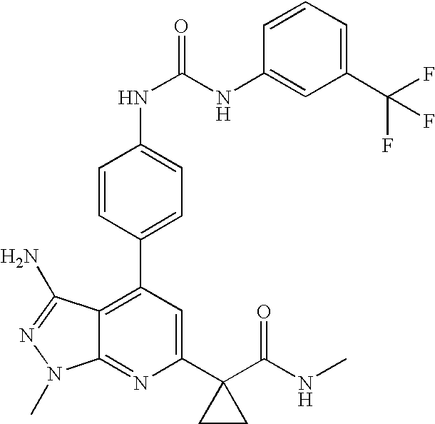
C1=CC(C2=C3C(=NC(C4(C(NC)=O)CC4)=C2)N(C)N=C3N)=CC=C1NC(NC1=CC(C(F)(F)F)=CC=C1)=O
